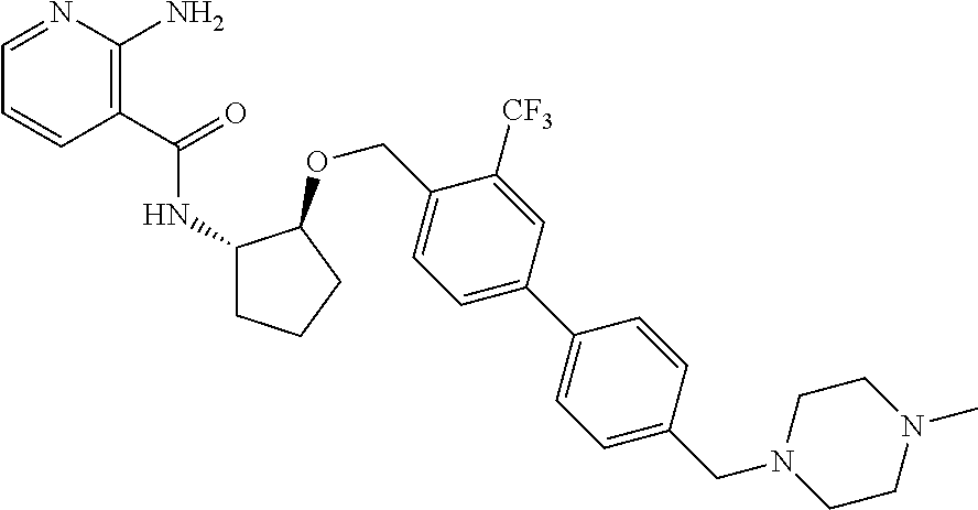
C1(C(=O)NC2CCCC2OCC2=CC=C(C3=CC=C(CN4CCN(C)CC4)C=C3)C=C2[CF3])=C(N)N=CC=C1
